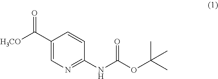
C1(C([H3CO])=O)=CN=C(NC(OC(C)(C)C)=O)C=C1
